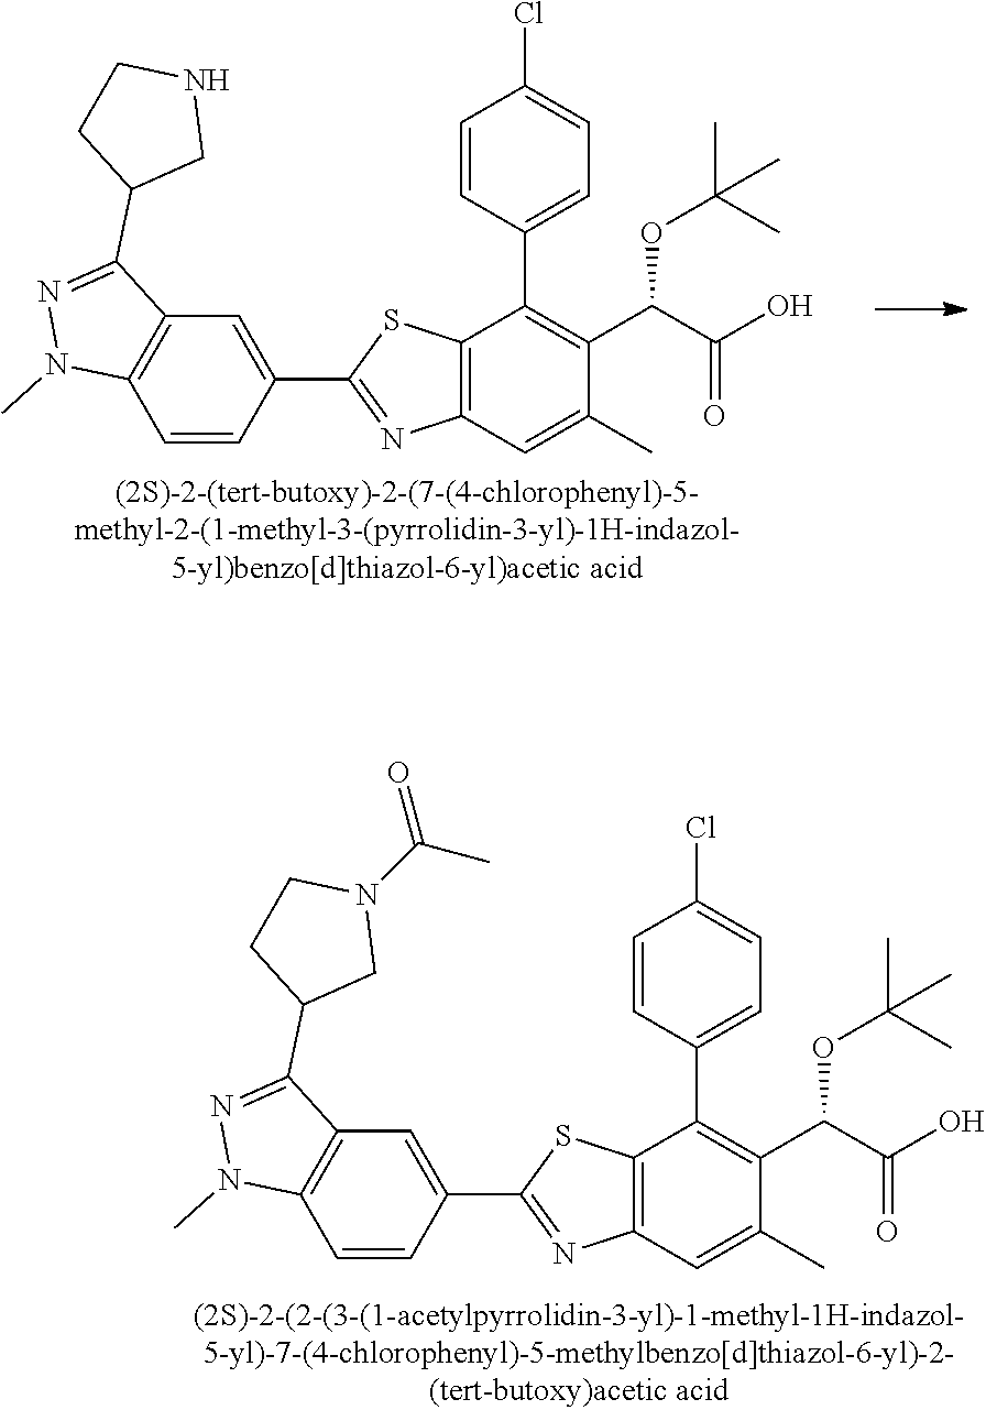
C12=C(C=CC(C3=NC4=C(S3)C(C3=CC=C(Cl)C=C3)=C(C(C(O)=O)OC(C)(C)C)C(C)=C4)=C1)N(C)N=C2C1CNCC1.C12=C(C=CC(C3=NC4=C(S3)C(C3=CC=C(Cl)C=C3)=C(C(C(O)=O)OC(C)(C)C)C(C)=C4)=C1)N(C)N=C2C1CN(C(C)=O)CC1
